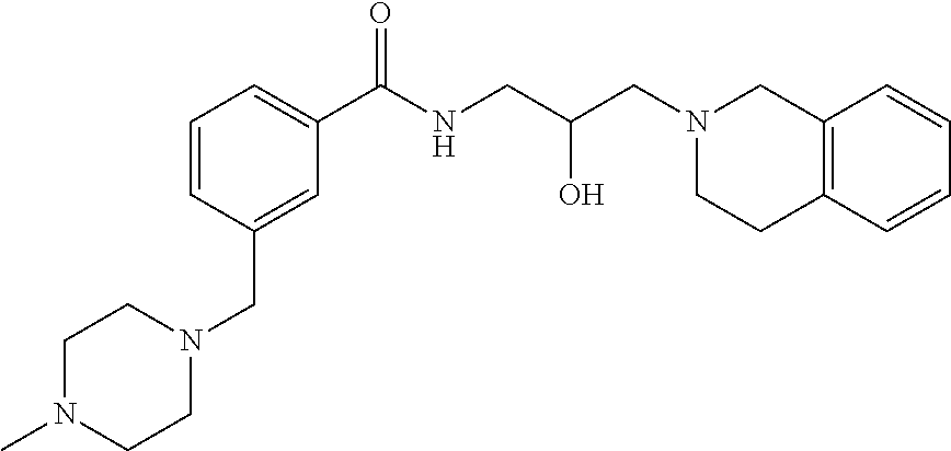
C12=C(C=CC=C1)CCN(CC(CNC(C1=CC=CC(CN3CCN(C)CC3)=C1)=O)O)C2
